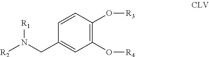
C1(CN([R2])[R1])=CC(O[R4])=C(O[R3])C=C1
